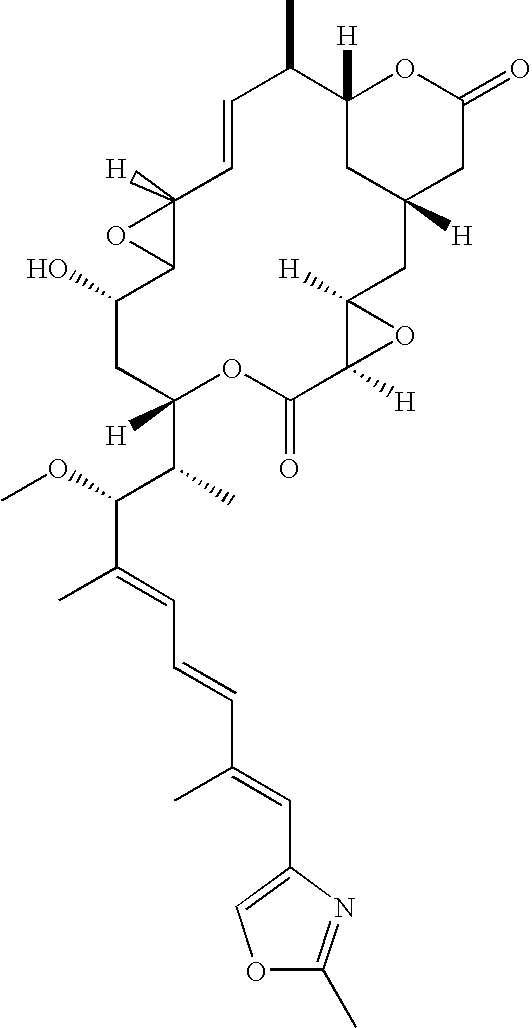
C12([H])CC([H])(CC(=O)O1)CC1([H])C([H])(O1)C(=O)OC(C(C(C(=CC=CC(C)=CC1=COC(C)=N1)C)OC)C)([H])CC(O)C1OC1([H])C=CC2C
